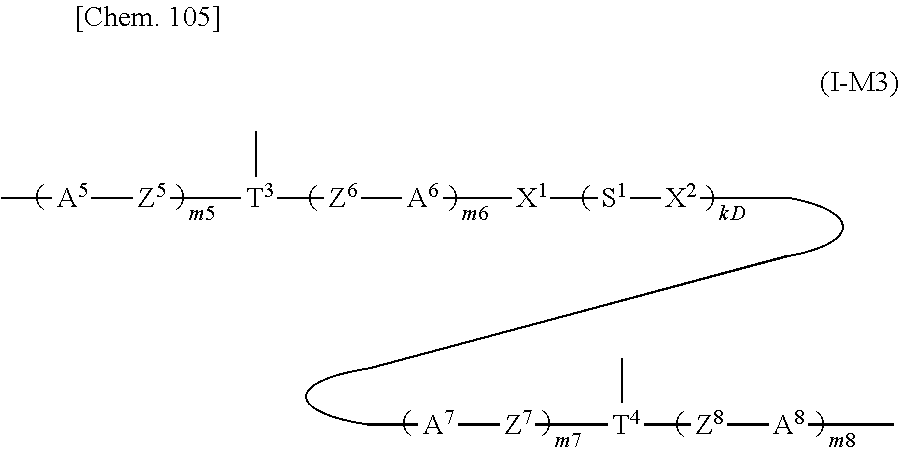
[A5](C)[Z5][T3]([Z6][A6][X1][S1][X2]C)C.[A7](C)[Z7][T4]([Z8][A8]C)C
